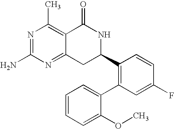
C12=NC(N)=NC(C)=C1C(=O)NC(C1=C(C3=CC=CC=C3OC)C=C(F)C=C1)C2
